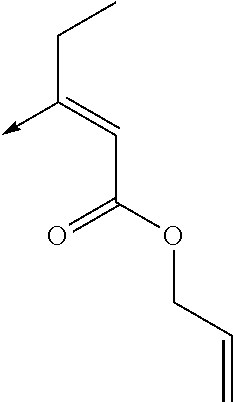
C(C(OCC=C)=O)=C(CC)->C
